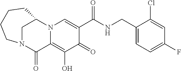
C1(Cl)=CC(F)=CC=C1CNC(C1=CN2C(=C(O)C1=O)C(=O)N1CC2CCCC1)=O
